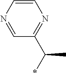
C1=CN=CC(C(C)*)=N1
